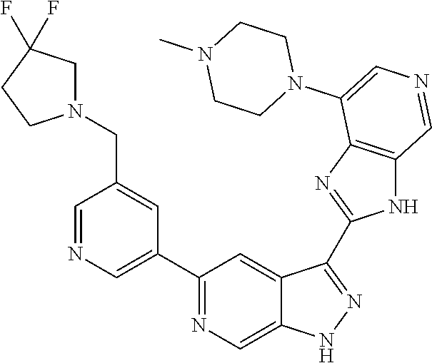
C1(C2=CN=CC(CN3CC(F)(F)CC3)=C2)=NC=C2C(=C1)C(C1=NC3=C(N1)C=NC=C3N1CCN(C)CC1)=NN2
